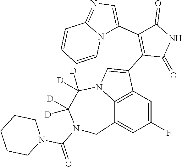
C12=C3C=C(F)C=C1CN(C(=O)N1CCCCC1)C([D])([D])C([D])([D])N2C=C3C1=C(C2=CN=C3N2C=CC=C3)C(=O)NC1=O
